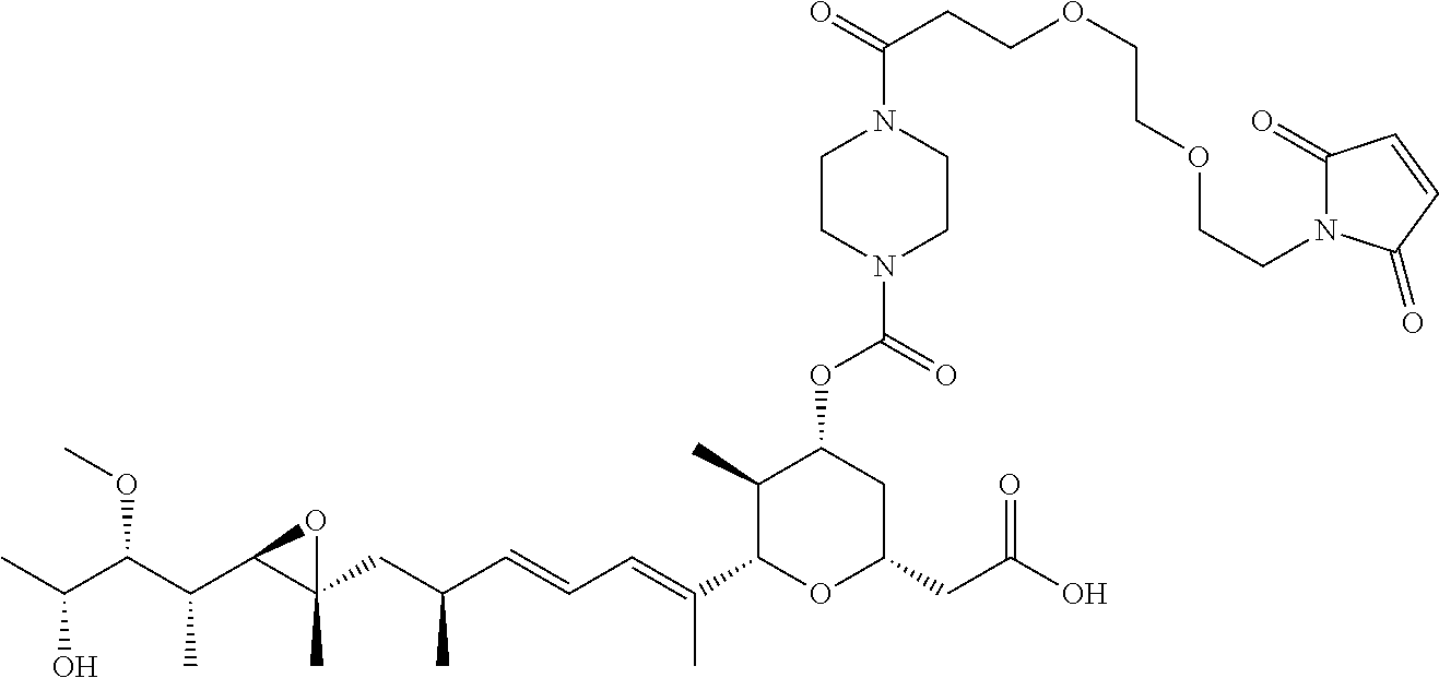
CC(C(C(C1C(CC(C=CC=C(C2OC(CC(O)=O)CC(OC(N3CCN(C(CCOCCOCCN4C(=O)C=CC4=O)=O)CC3)=O)C2C)C)C)(C)O1)C)OC)O
